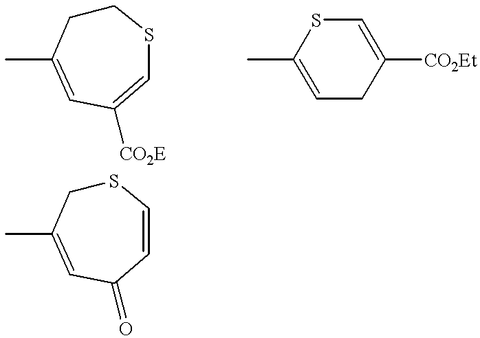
C1CC(C)=CC([CO2E])=CS1.S1CC(C)=CC(=O)C=C1.C1=C(C)SC=C([CO2Et])C1
